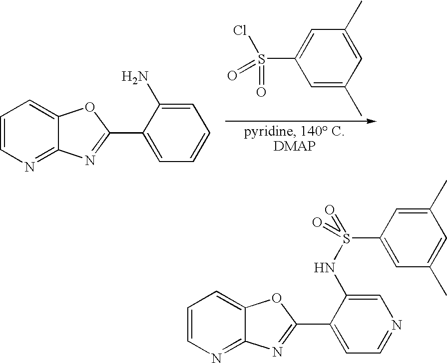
C1=CN=C2C(=C1)OC(C1=CC=NC=C1NS(C1=CC(C)=CC(C)=C1)(=O)=O)=N2.C1=CN=C2C(=C1)OC(C1=CC=CC=C1N)=N2.C1=C(C)C=C(C)C=C1S(Cl)(=O)=O
